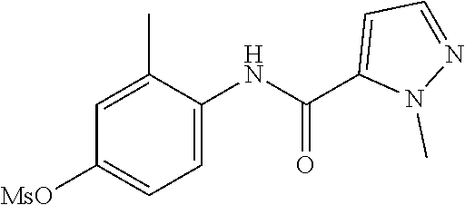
[MsO]C1=CC=C(NC(C2=CC=NN2C)=O)C(C)=C1
